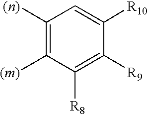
C1([(n)])=C([(m)])C([R8])=C([R9])C([R10])=C1
